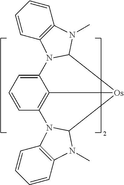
C1=C2C3=C(C=C1)N1C4=C(C=CC=C4)N(C)C1[Os]3C1N2C2=C(C=CC=C2)N1C
